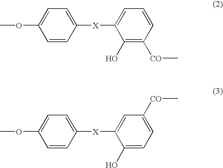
O(C1=CC=C([X]C2=CC=CC([CO]C)=C2O)C=C1)C.O(C1=CC=C([X]C2=CC([CO]C)=CC=C2O)C=C1)C
